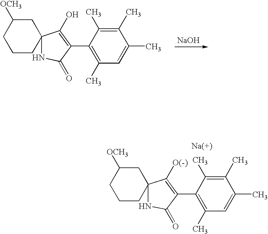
C12(NC(=O)C(C3=C(C)C=C(C)C(C)=C3C)=C1O)CC([OCH3])CCC2.[NaOH].C12(NC(=O)C(C3=C(C)C=C(C)C(C)=C3C)=C1[O(-)])CC([OCH3])CCC2
